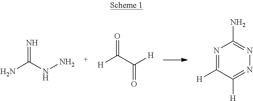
NC(NN)=N.[H]C(C([H])=O)=O.N1=C([H])C([H])=NN=C1N
